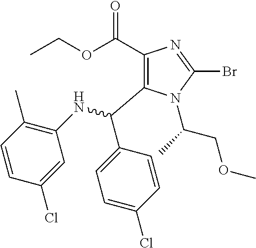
C1(C(OCC)=O)=C(C(NC2=C(C)C=CC(Cl)=C2)C2=CC=C(Cl)C=C2)N(C(C)COC)C(Br)=N1
